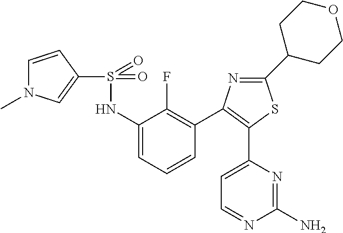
C1(S(=O)(NC2=CC=CC(C3=C(C4=CC=NC(N)=N4)SC(C4CCOCC4)=N3)=C2F)=O)=CN(C)C=C1
